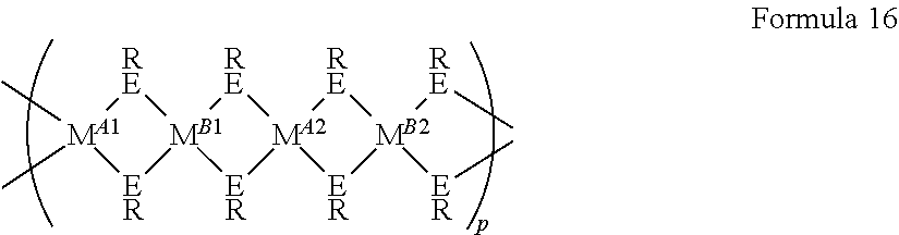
[RE]1[MA1](C)(C)[ER][MB1]12[ER][MA2]1([RE]2)[ER][MB2]([RE]C)([ER]C)[RE]1
